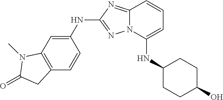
C12=NC(NC3=CC4=C(C=C3)CC(=O)N4C)=NN1C(NC1CCC(O)CC1)=CC=C2
